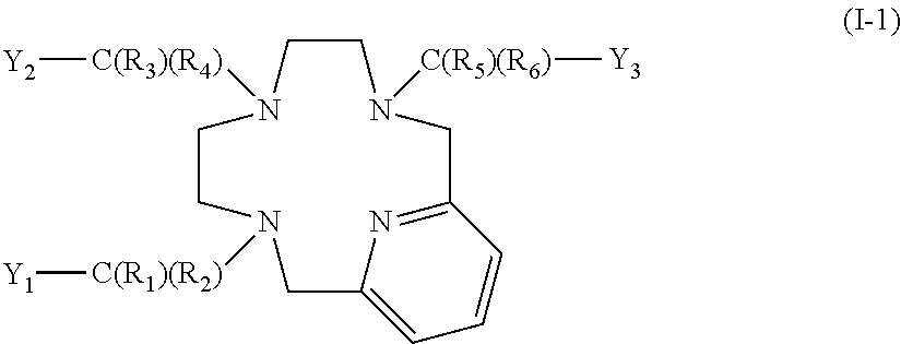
C1CN([C(R5)(R6)][Y3])CC2=NC(=CC=C2)CN([C(R1)(R2)][Y1])CCN1[C(R3)(R4)][Y2]
